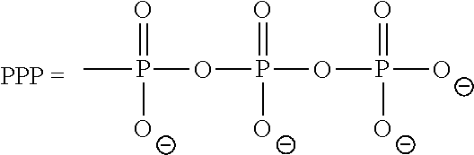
CP(OP(OP([O-])(=O)[O-])(=O)[O-])(=O)[O-]
